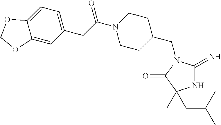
N1C(=N)N(CC2CCN(C(CC3=CC=C4C(=C3)OCO4)=O)CC2)C(=O)C1(C)CC(C)C
